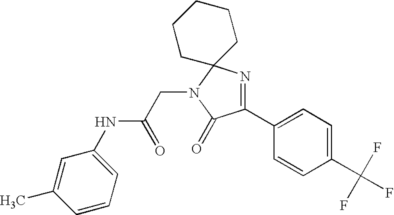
C1(C2=CC=C(C(F)(F)F)C=C2)=NC2(N(CC(NC3=CC=CC(C)=C3)=O)C1=O)CCCCC2
